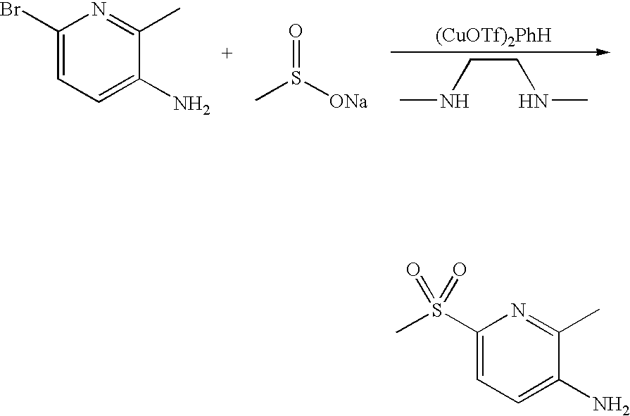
[(CuOTf)2PhH].CNCCNC.C1(Br)=CC=C(N)C(C)=N1.CS([ONa])=O.C1(S(C)(=O)=O)=CC=C(N)C(C)=N1
